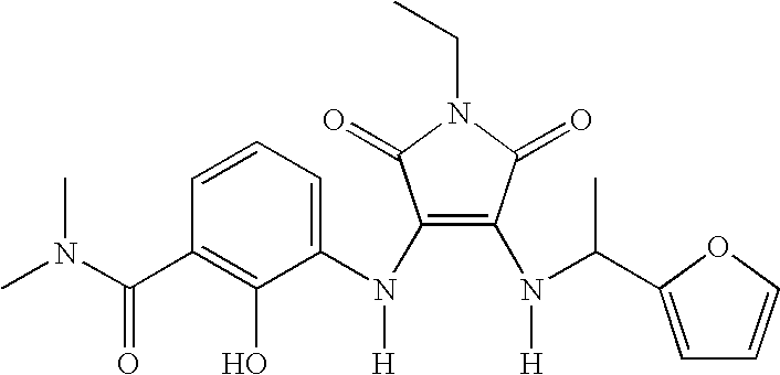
C(N1C(=O)C(N(C2=CC=CC(C(N(C)C)=O)=C2O)[H])=C(N(C(C)C2=CC=CO2)[H])C1=O)C
